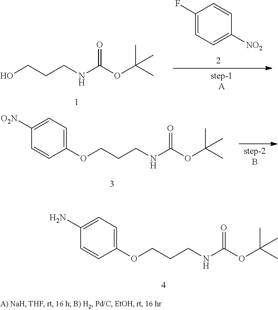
O(CCCNC(OC(C)(C)C)=O)C1=CC=C(N)C=C1.OCCCNC(OC(C)(C)C)=O.C1(F)=CC=C([NO2])C=C1.O(CCCNC(OC(C)(C)C)=O)C1=CC=C([O2N])C=C1
